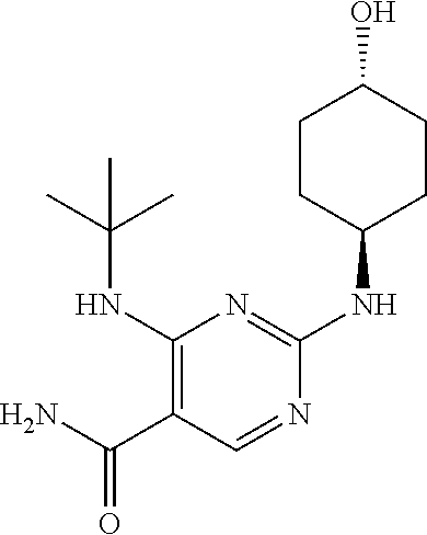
C1(NC(C)(C)C)=C(C(N)=O)C=NC(NC2CCC(O)CC2)=N1
